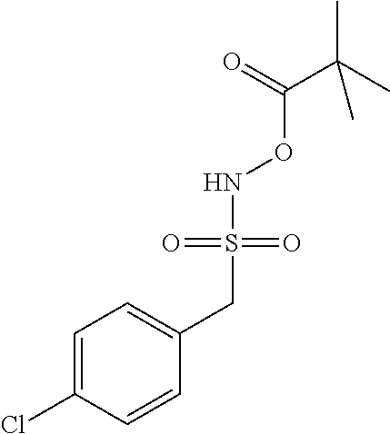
N(OC(=O)C(C)(C)C)S(CC1=CC=C(Cl)C=C1)(=O)=O
